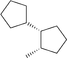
C1(C2C(C)CCC2)CCCC1
